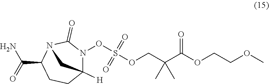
C12([H])CCC(C(=O)N)N(C(=O)N1OS(OCC(C)(C)C(OCCOC)=O)(=O)=O)C2
